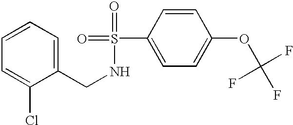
C1(CNS(=O)(=O)C2=CC=C(OC(F)(F)F)C=C2)=CC=CC=C1Cl
